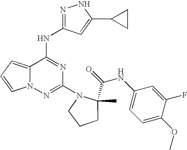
C1(N2CCCC2(C(=O)NC2=CC=C(OC)C(F)=C2)C)=NN2C(=CC=C2)C(NC2=NNC(C3CC3)=C2)=N1
